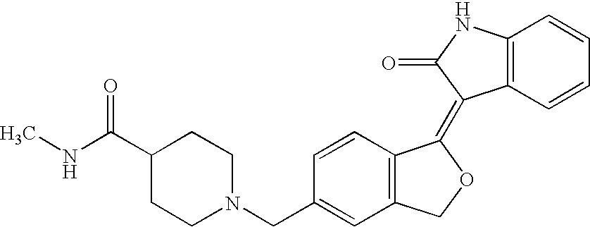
C1(CN2CCC(C(NC)=O)CC2)=CC2=C(C=C1)C(=C1C3=C(NC1=O)C=CC=C3)OC2
